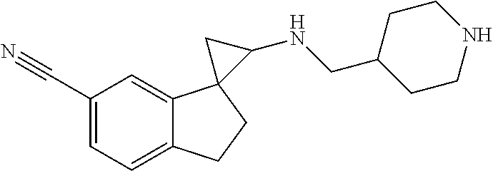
C1=C(C#N)C=C2C(=C1)CCC21C(NCC2CCNCC2)C1
